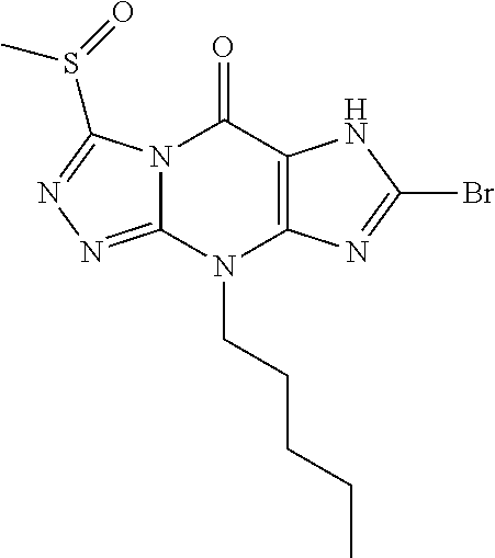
N12C(=NN=C1S(=O)C)N(CCCCC)C1=C(C2=O)NC(Br)=N1
